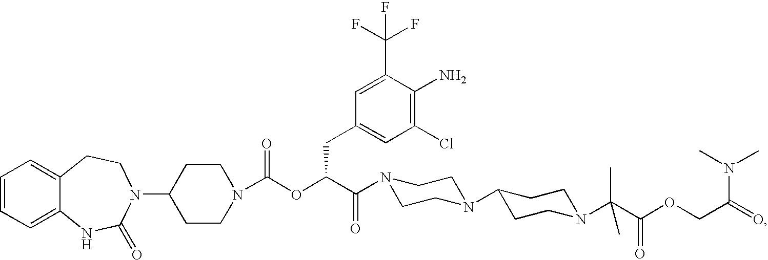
C1=CC=C2C(=C1)CCN(C1CCN(C(OC(C(=O)N3CCN(C4CCN(C(C(OCC(=O)N(C)C)=O)(C)C)CC4)CC3)CC3=CC(Cl)=C(N)C(C(F)(F)F)=C3)=O)CC1)C(=O)N2
